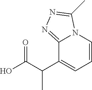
C1=CN2C(=NN=C2C)C(C(C(O)=O)C)=C1
